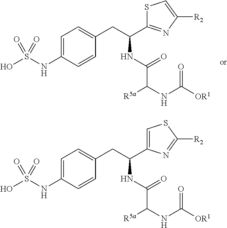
C1=C(NS(O)(=O)=O)C=CC(CC(C2=NC([R2])=CS2)NC(C([R5a])NC([OR1])=O)=O)=C1.C1=C(NS(O)(=O)=O)C=CC(CC(C2=CSC([R2])=N2)NC(C([R5a])NC([OR1])=O)=O)=C1
